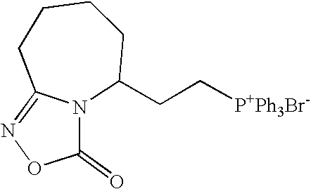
N12C(CC[P+Ph3Br-])CCCCC1=NOC2=O
